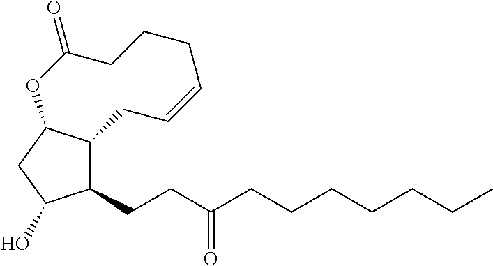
C(CC(CCCCCCC)=O)C1C2C(CC1O)OC(=O)CCCC=CC2
